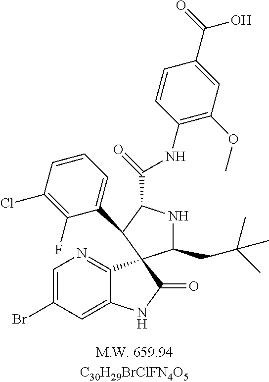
C1(CC(C)(C)C)NC(C(NC2=C(OC)C=C(C(O)=O)C=C2)=O)C(C2=CC=CC(Cl)=C2F)C12C1=NC=C(Br)C=C1NC2=O
